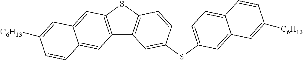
C12=C(SC3=C1C=C1C(=C3)C3=C(S1)C=C1C(=C3)C=CC([C6H13])=C1)C=C1C(=C2)C=CC([C6H13])=C1
